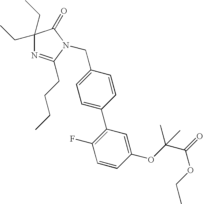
C1(CC)(CC)N=C(CCCC)N(CC2=CC=C(C3=C(F)C=CC(OC(C(=O)OCC)(C)C)=C3)C=C2)C1=O
